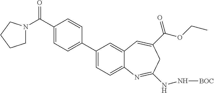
C1(C(=O)N2CCCC2)=CC=C(C2=CC=C3C(=C2)C=C(C(OCC)=O)CC(NN[BOC])=N3)C=C1
